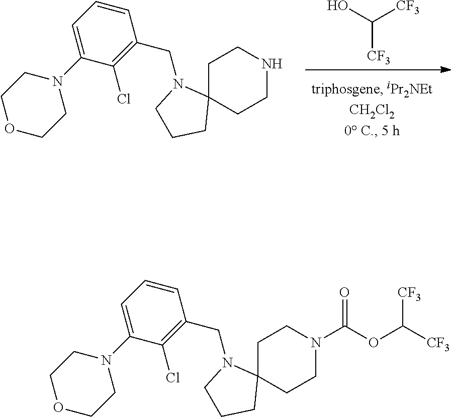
OC([CF3])[CF3].C1C2(CCNC1)N(CC1=C(Cl)C(N3CCOCC3)=CC=C1)CCC2.C1C2(CCN(C(OC([CF3])[CF3])=O)C1)N(CC1=C(Cl)C(N3CCOCC3)=CC=C1)CCC2
